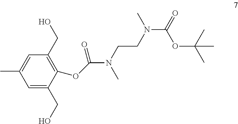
C1=C(CO)C(OC(N(CCN(C(=O)OC(C)(C)C)C)C)=O)=C(CO)C=C1C
